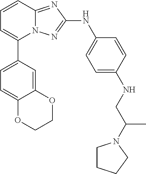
C1=CC2=NC(NC3=CC=C(NCC(C)N4CCCC4)C=C3)=NN2C(C2=CC=C3C(=C2)OCCO3)=C1
